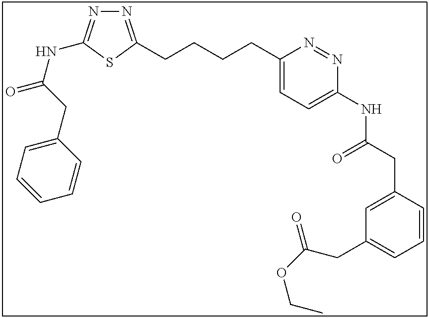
N1=C(CCCCC2=CC=C(NC(CC3=CC(CC(OCC)=O)=CC=C3)=O)N=N2)SC(NC(=O)CC2=CC=CC=C2)=N1
